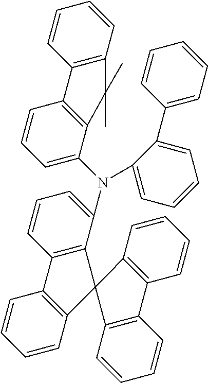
C1=CC2=C(C=C1)C1(C3=C2C=CC=C3)C2=C(C=CC=C2)C2=C1C(N(C1=CC=CC3=C1C(C)(C)C1=C3C=CC=C1)C1=CC=CC=C1C1=CC=CC=C1)=CC=C2
